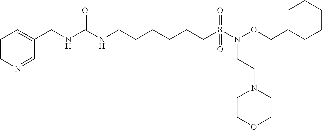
N1=CC(CNC(NCCCCCCS(=O)(=O)N(OCC2CCCCC2)CCN2CCOCC2)=O)=CC=C1
